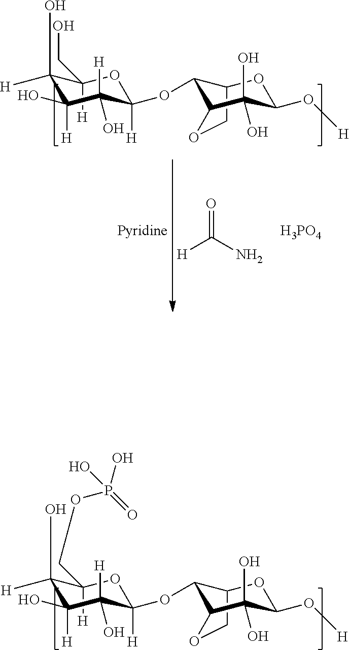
C1(COP(O)(=O)O)([H])C(O)([H])C(O)([H])C(O)([H])C([H])(OC2C3COC2C(O)(O)C(O[H])O3)O1.C1(CO)([H])C(O)([H])C(O)([H])C(O)([H])C([H])(OC2C3COC2C(O)(O)C(O[H])O3)O1.[Pyridine].O=C(N)[H].[H3PO4]
